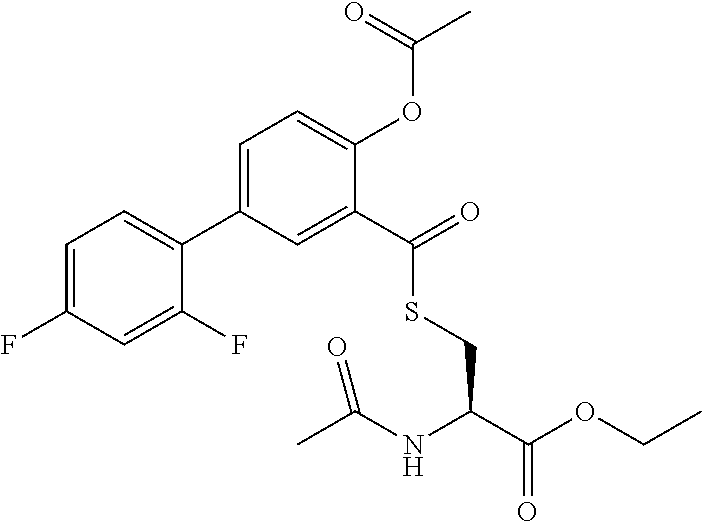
C1=C(F)C=C(F)C(C2=CC=C(OC(C)=O)C(C(=O)SCC(C(OCC)=O)NC(C)=O)=C2)=C1
